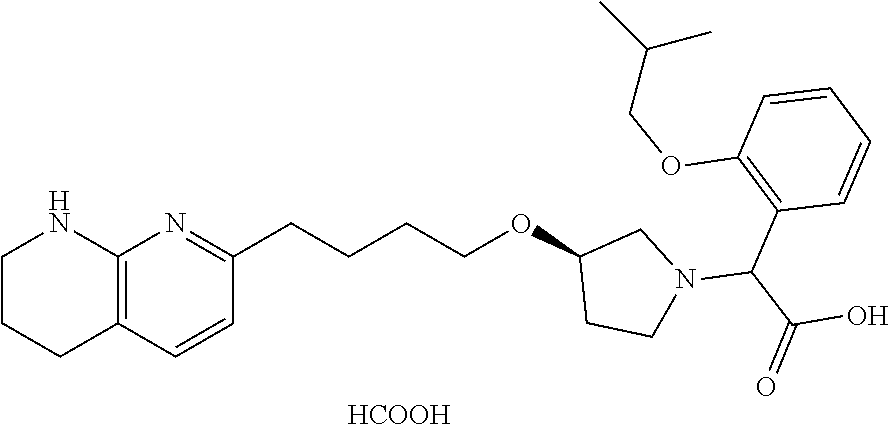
C12=C(C=CC(CCCCOC3CCN(C(C(=O)O)C4=C(OCC(C)C)C=CC=C4)C3)=N1)CCCN2.[HCOOH]
